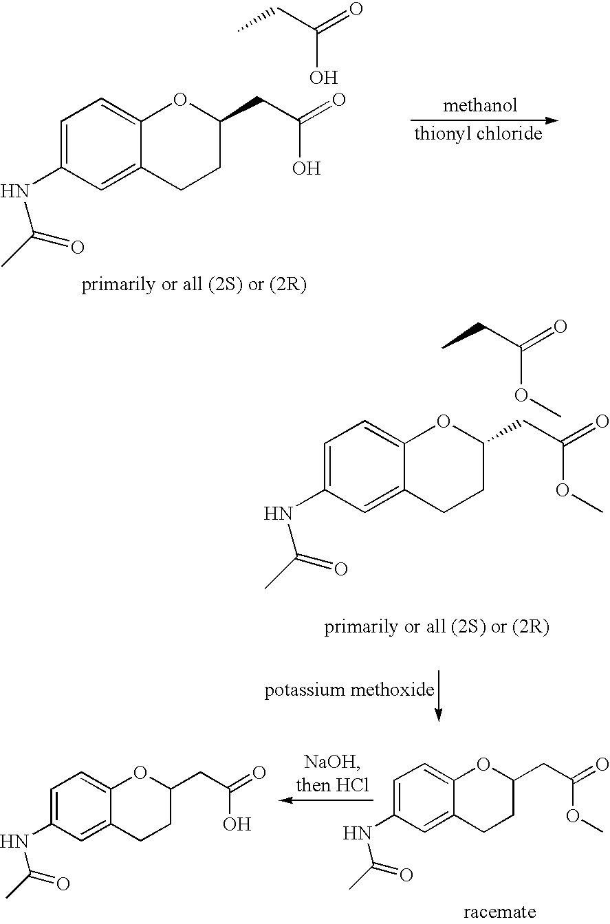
C1=C(NC(C)=O)C=C2C(=C1)OC(CC(=O)O)CC2.CCC(=O)O.CCC(=O)OC.C1=C(NC(C)=O)C=C2C(=C1)OC(CC(=O)OC)CC2.C1=C(NC(C)=O)C=C2C(=C1)OC(CC(=O)OC)CC2.C1=C(NC(C)=O)C=C2C(=C1)OC(CC(=O)O)CC2
